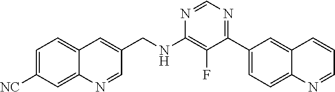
N1=CN=C(C2=CC=C3C(=C2)C=CC=N3)C(F)=C1NCC1=CC2=CC=C([NC])C=C2N=C1
